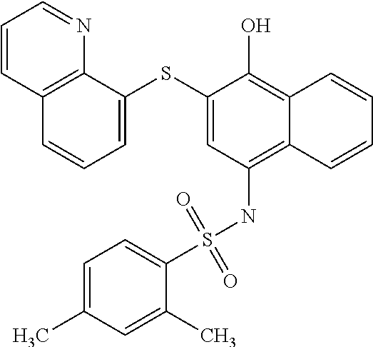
C1=C(SC2=CC(NS(C3=CC=C(C)C=C3C)(=O)=O)=C3C(=C2O)C=CC=C3)C2=C(C=C1)C=CC=N2
